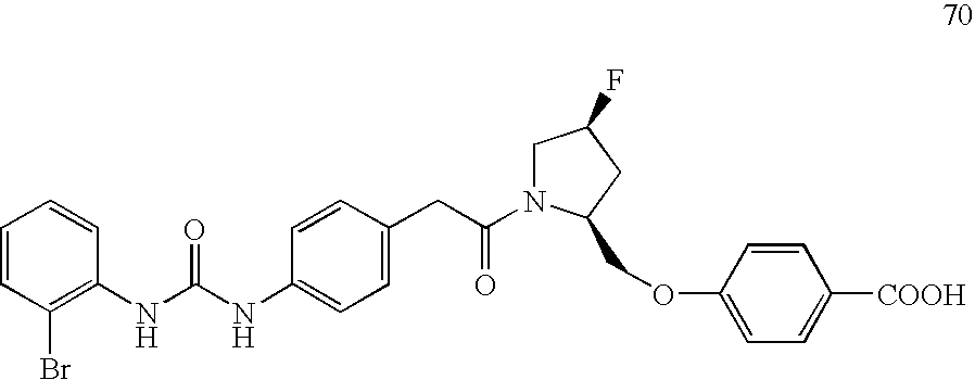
C1=CC(Br)=C(NC(NC2=CC=C(CC(=O)N3CC(F)CC3COC3=CC=C([COOH])C=C3)C=C2)=O)C=C1
